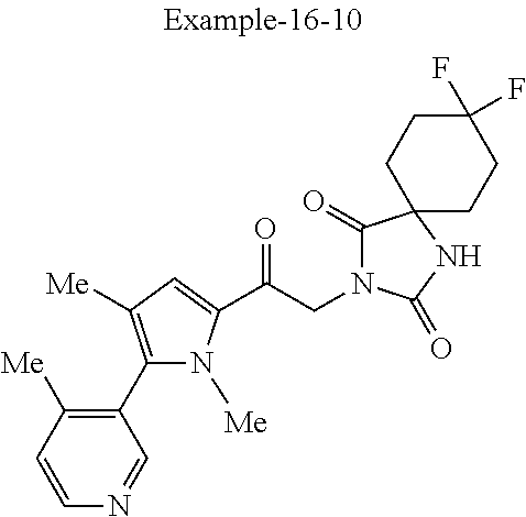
C1=CC([Me])=C(C2=C([Me])C=C(C(CN3C(=O)C4(NC3=O)CCC(F)(F)CC4)=O)N2[Me])C=N1
